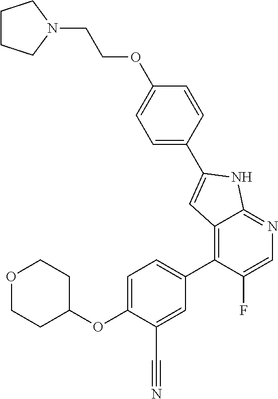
O1CCC(OC2=CC=C(C3=C4C(=NC=C3F)NC(C3=CC=C(OCCN5CCCC5)C=C3)=C4)C=C2C#N)CC1
